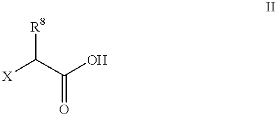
[R8]C([X])C(O)=O
